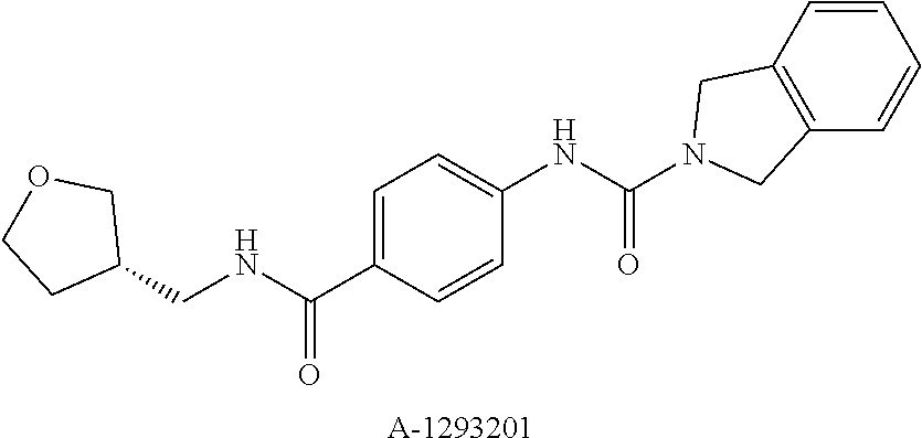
C1=C(C(NCC2COCC2)=O)C=CC(NC(N2CC3=C(C2)C=CC=C3)=O)=C1.[A-1293201]
